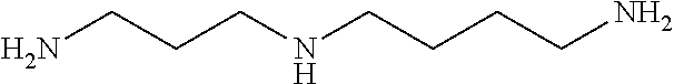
NCCCNCCCCN
